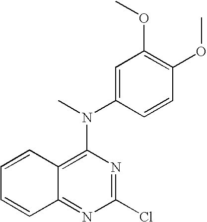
C12=NC(Cl)=NC(N(C3=CC(OC)=C(OC)C=C3)C)=C1C=CC=C2
